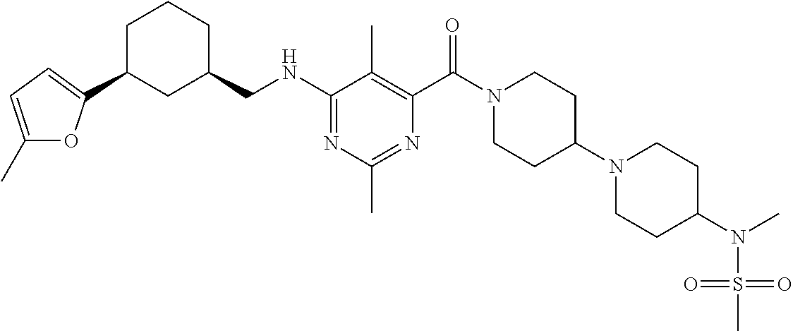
C1(NCC2CCCC(C3=CC=C(C)O3)C2)=NC(C)=NC(C(N2CCC(N3CCC(N(S(=O)(=O)C)C)CC3)CC2)=O)=C1C
